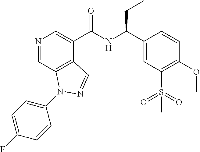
N1=CC2=C(C(C(NC(C3=CC(S(=O)(=O)C)=C(OC)C=C3)CC)=O)=C1)C=NN2C1=CC=C(F)C=C1
